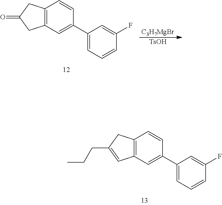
C12=C(C=C(C3=CC=CC(F)=C3)C=C1)C=C(CCC)C2.C12=C(C=C(C3=CC=CC(F)=C3)C=C1)CC(=O)C2.[C3H7MgBr].[TsOH]
